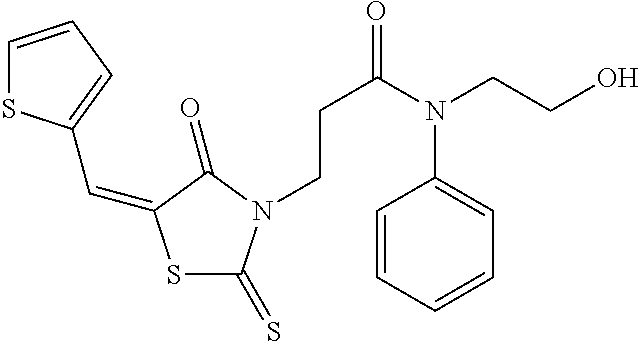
S1C(=S)N(CCC(=O)N(CCO)C2=CC=CC=C2)C(=O)C1=CC1=CC=CS1
